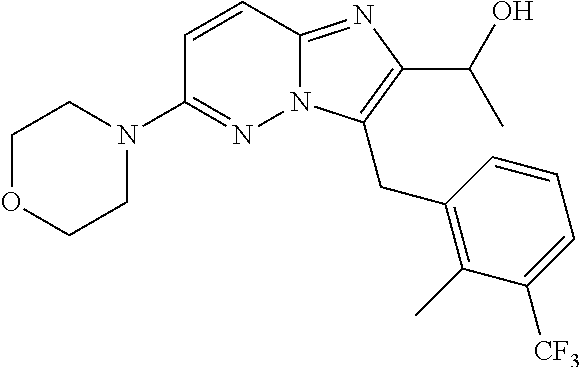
N12C(=NC(C(O)C)=C1CC1=C(C)C([CF3])=CC=C1)C=CC(N1CCOCC1)=N2
